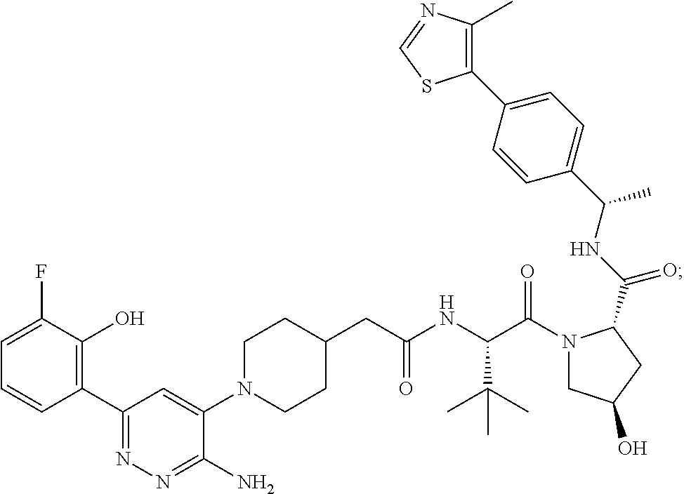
C1(CC(NC(C(N2CC(O)CC2C(NC(C2=CC=C(C3=C(C)N=CS3)C=C2)C)=O)=O)C(C)(C)C)=O)CCN(C2=CC(C3=C(O)C(F)=CC=C3)=NN=C2N)CC1
